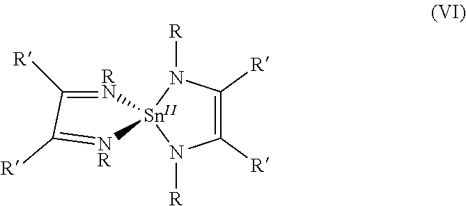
C1([R])=C([R])N([R])[Sn]2(N1[R])[RN]=C([R])C([R])=[NR]2
